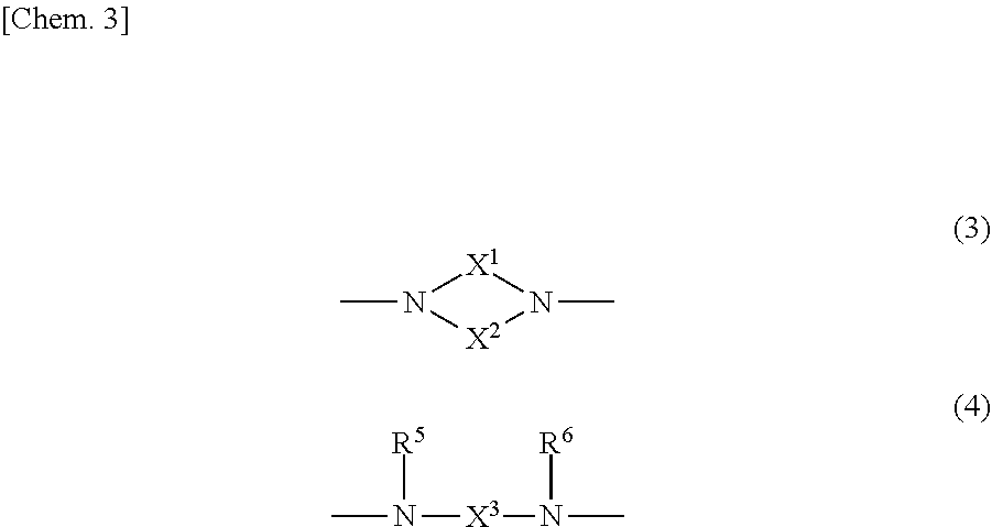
CN1[X1]N(C)[X2]1.[R5]N(C)[X3]N(C)[R6]
